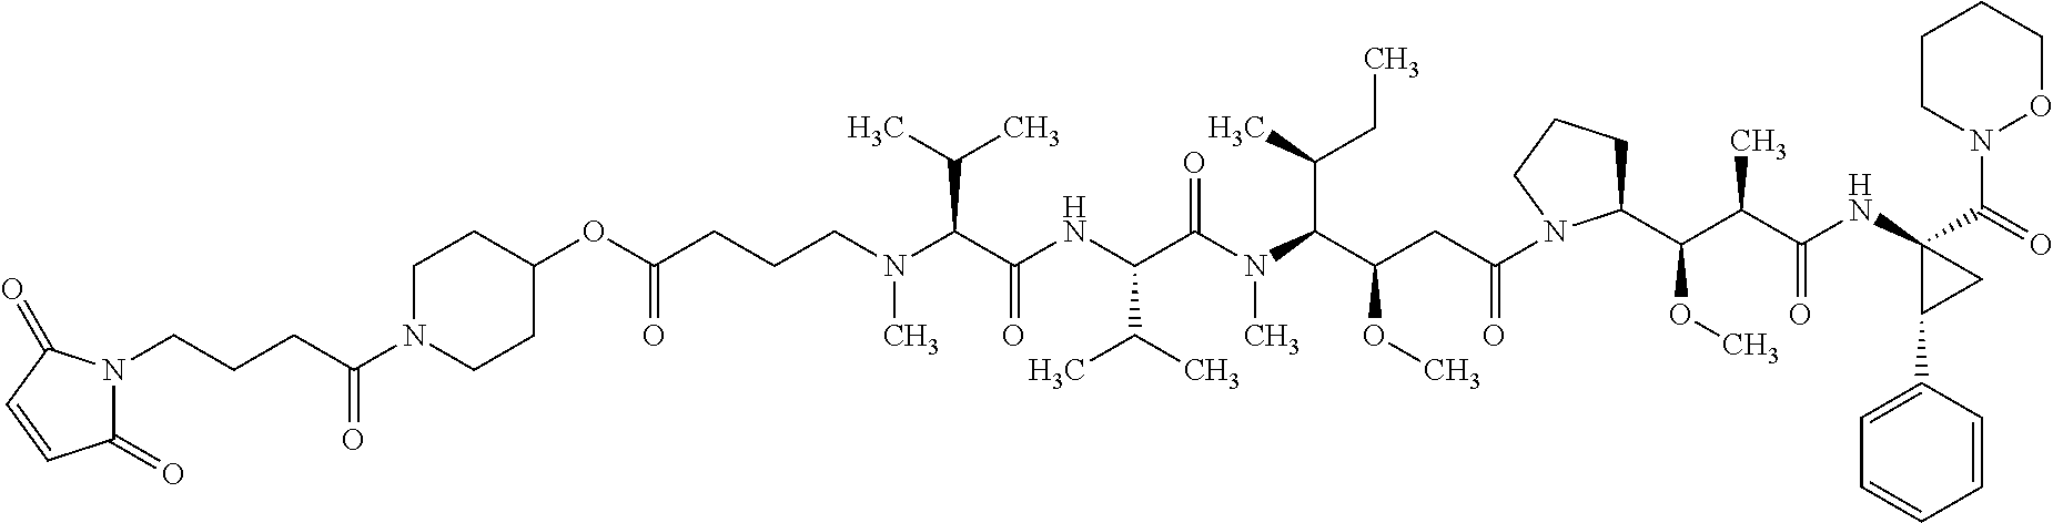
C(N(C)C(C(NC(C(N(C(C(CC(=O)N1CCCC1C(C(C(NC1(C(=O)N2OCCCC2)C(C2=CC=CC=C2)C1)=O)C)OC)OC)C(C)CC)C)=O)C(C)C)=O)C(C)C)CCC(=O)OC1CCN(C(CCCN2C(=O)C=CC2=O)=O)CC1
